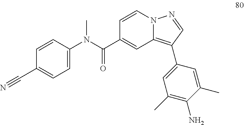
C1=CN2C(=C(C3=CC(C)=C(N)C(C)=C3)C=N2)C=C1C(N(C1=CC=C(C#N)C=C1)C)=O
